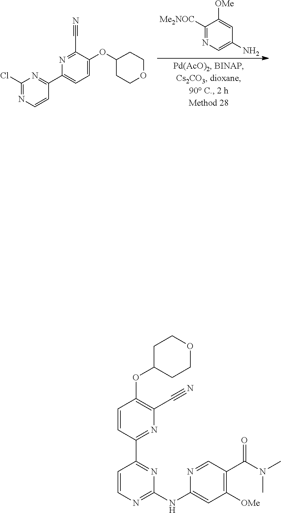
C1([Me2NOC])=NC=C(N)C=C1[OMe].C1(Cl)=NC=CC(C2=CC=C(OC3CCOCC3)C(C#N)=N2)=N1.C1=CC(C2=NC(NC3=CC([OMe])=C(C(=O)N(C)C)C=N3)=NC=C2)=NC(C#N)=C1OC1CCOCC1
